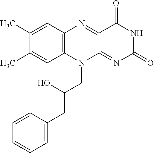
C1(C)=CC2=C(C=C1C)N(CC(CC1=CC=CC=C1)O)C1=NC(=O)NC(=O)C1=N2
